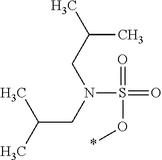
S(N(CC(C)C)CC(C)C)(=O)(=O)O*
